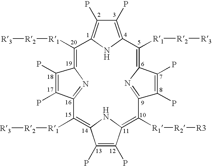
C12=C([R1][R2][R3])C3=NC(=C([R1][R2][R3])C4=C(P)C(P)=C(N4)C([R1][R2][R3])=C4C(P)=C(P)C(=N4)C([R1][R2][R3])=C(C(P)=C1P)N2)C(P)=C3P
